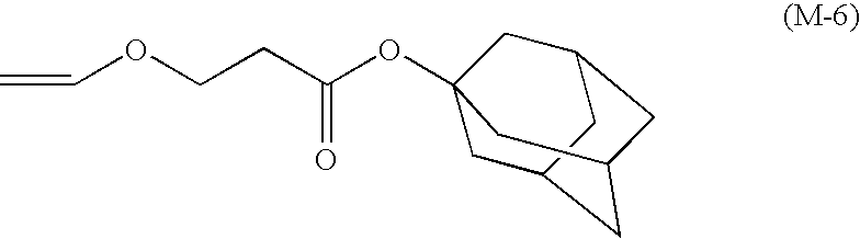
C1C2CC3CC(CC1(OC(=O)CCOC=C)C3)C2
